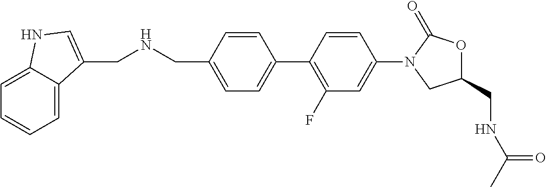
C1(CNC(=O)C)OC(=O)N(C2=CC(F)=C(C3=CC=C(CNCC4=CNC5=CC=CC=C54)C=C3)C=C2)C1
